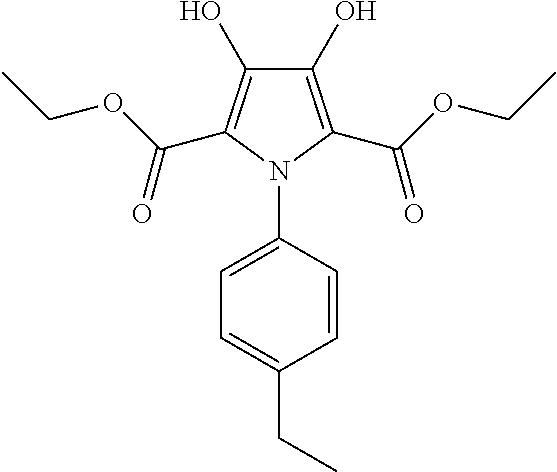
C1(O)=C(C(OCC)=O)N(C2=CC=C(CC)C=C2)C(C(OCC)=O)=C1O
